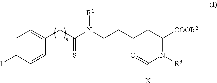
C1=C(I)C=CC(CC(N(CCCCC([COOR2])N([R3])C(=O)[X])[R1])=S)=C1
